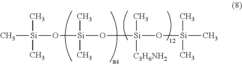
C[Si](O[Si](O[Si](O[Si](C)(C)C)(C)[C3H6NH2])(C)C)(C)C
